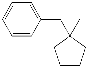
C1=CC(CC2(C)CCCC2)=CC=C1
